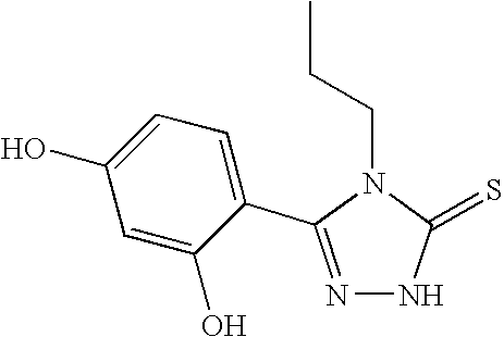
N1=C(C2=CC=C(O)C=C2O)N(CCC)C(=S)N1
